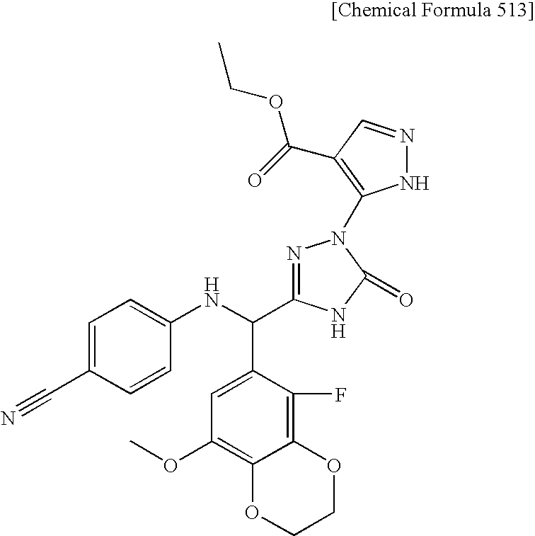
C1=C(C#N)C=CC(NC(C2=CC(OC)=C3C(=C2F)OCCO3)C2=NN(C3=C(C(=O)OCC)C=NN3)C(=O)N2)=C1
